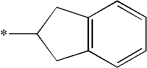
C12=C(C=CC=C1)CC(*)C2
